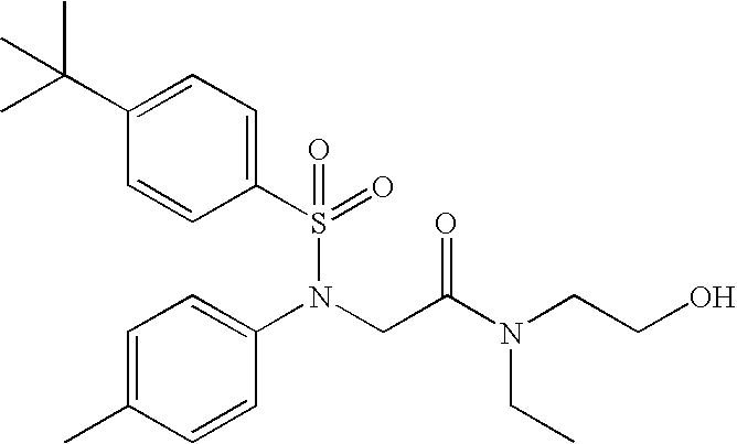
C1(S(=O)(N(CC(N(CC)CCO)=O)C2=CC=C(C)C=C2)=O)=CC=C(C(C)(C)C)C=C1
